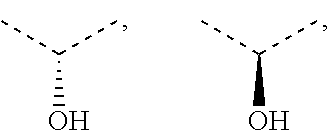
CC(C)O.CC(C)O
